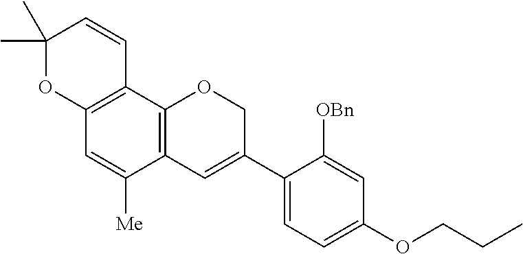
C1(C)(C)OC2=C(C=C1)C1=C(C([Me])=C2)C=C(C2=CC=C(OCCC)C=C2[OBn])CO1
